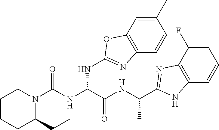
C1=C(F)C2=C(C=C1)NC(C(NC(C(NC(N1CCCCC1CC)=O)NC1=NC3=C(C=C(C)C=C3)O1)=O)C)=N2
